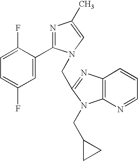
C1=C(F)C(C2=NC(C)=CN2CC2=NC3=C(N2CC2CC2)N=CC=C3)=CC(F)=C1
